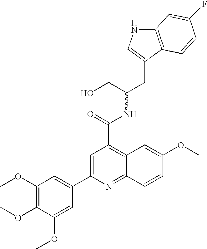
C12=C(C(CC(CO)NC(C3=C4C(=NC(C5=CC(OC)=C(OC)C(OC)=C5)=C3)C=CC(OC)=C4)=O)=CN1)C=CC(F)=C2
